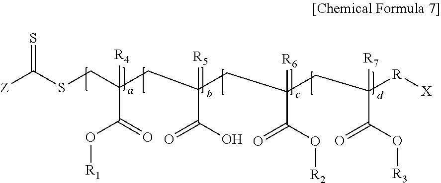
[R4]C(CC(CC(CC([R][X])(C(O[R3])=O)[R7])([R6])C(O[R2])=O)([R5])C(O)=O)(CSC([Z])=S)C(=O)O[R1]
